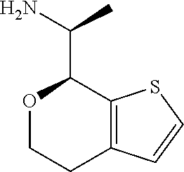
C12=C(SC=C1)C(C(C)N)OCC2
